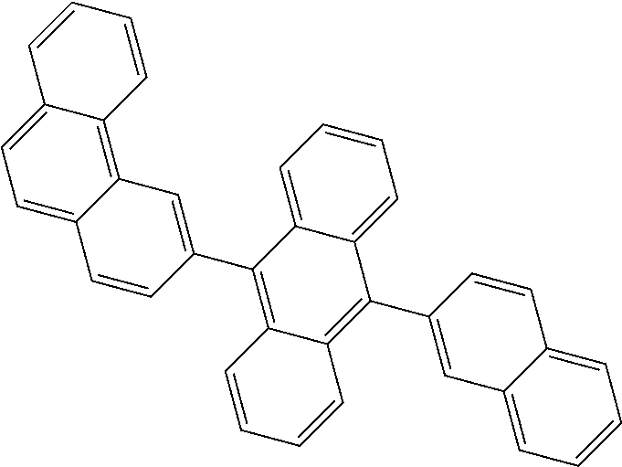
C1=CC2=CC=C3C(=C2C=C1)C=C(C1=C2C(=C(C4=CC5=CC=CC=C5C=C4)C4=CC=CC=C14)C=CC=C2)C=C3
